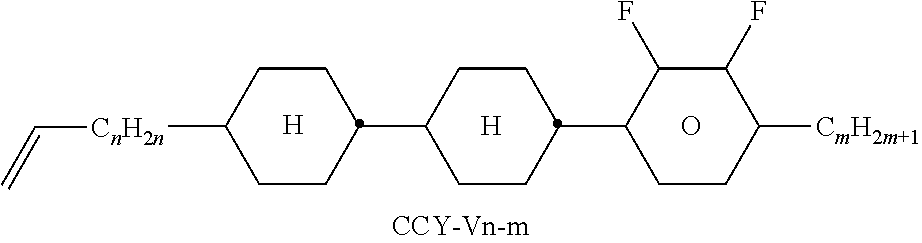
[H].O.[H].C1CC(C2C(F)C(F)C([CmH2m+1])CC2)CCC1C1CCC([CnH2n]C=C)CC1
